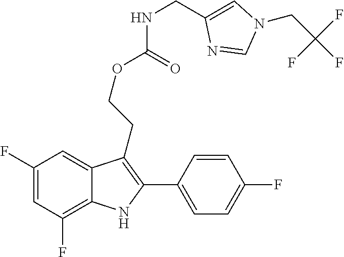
C1(F)=C2C(=CC(F)=C1)C(CCOC(=O)NCC1=CN(CC(F)(F)F)C=N1)=C(C1=CC=C(F)C=C1)N2
